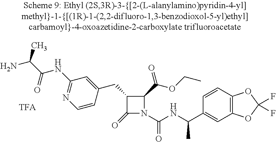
C1(C(OCC)=O)C(CC2=CC(NC(C(N)C)=O)=NC=C2)C(=O)N1C(NC(C1=CC2=C(C=C1)OC(F)(F)O2)C)=O
